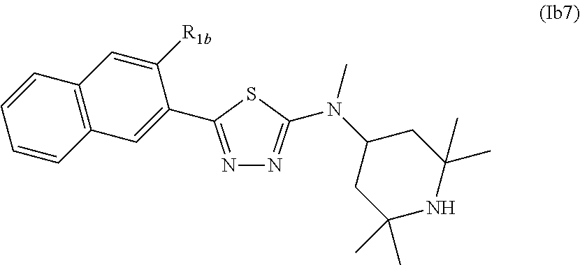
N1=C(C2=CC3=C(C=C2[R1b])C=CC=C3)SC(N(C2CC(C)(C)NC(C)(C)C2)C)=N1
